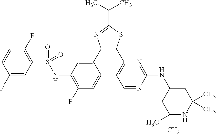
C1(F)=CC(S(=O)(NC2=C(F)C=CC(C3=C(C4=CC=NC(NC5CC(C)(C)NC(C)(C)C5)=N4)SC(C(C)C)=N3)=C2)=O)=C(F)C=C1
